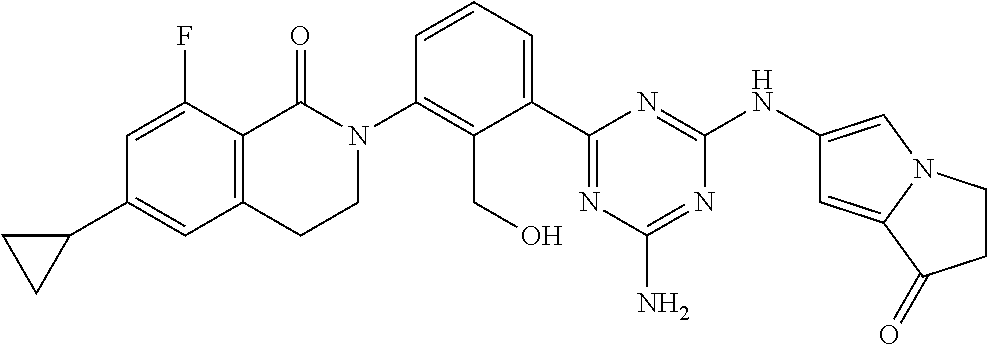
C1(C2=CC3=C(C(F)=C2)C(=O)N(C2=C(CO)C(C4=NC(N)=NC(NC5=CN6C(=C5)C(=O)CC6)=N4)=CC=C2)CC3)CC1
